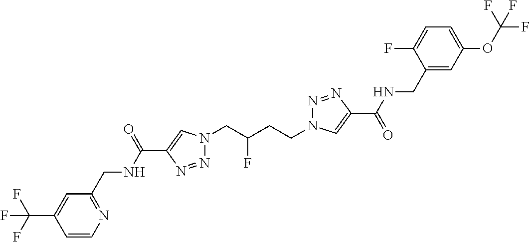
C1(C(NCC2=NC=CC(C(F)(F)F)=C2)=O)=CN(CC(CCN2N=NC(C(=O)NCC3=CC(OC(F)(F)F)=CC=C3F)=C2)F)N=N1
